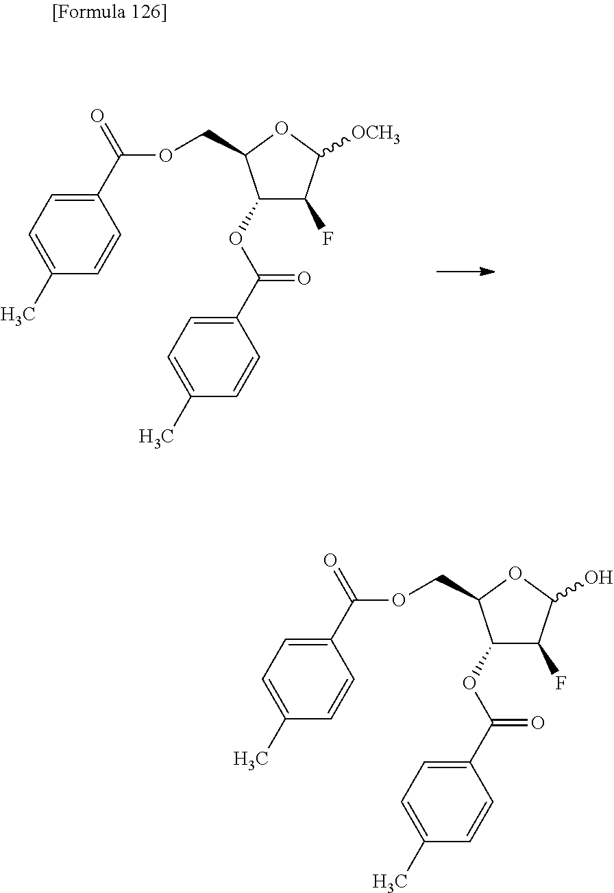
C1(OC(C2=CC=C(C)C=C2)=O)C(F)C([OCH3])OC1COC(C1=CC=C(C)C=C1)=O.C1(OC(C2=CC=C(C)C=C2)=O)C(F)C(O)OC1COC(C1=CC=C(C)C=C1)=O
